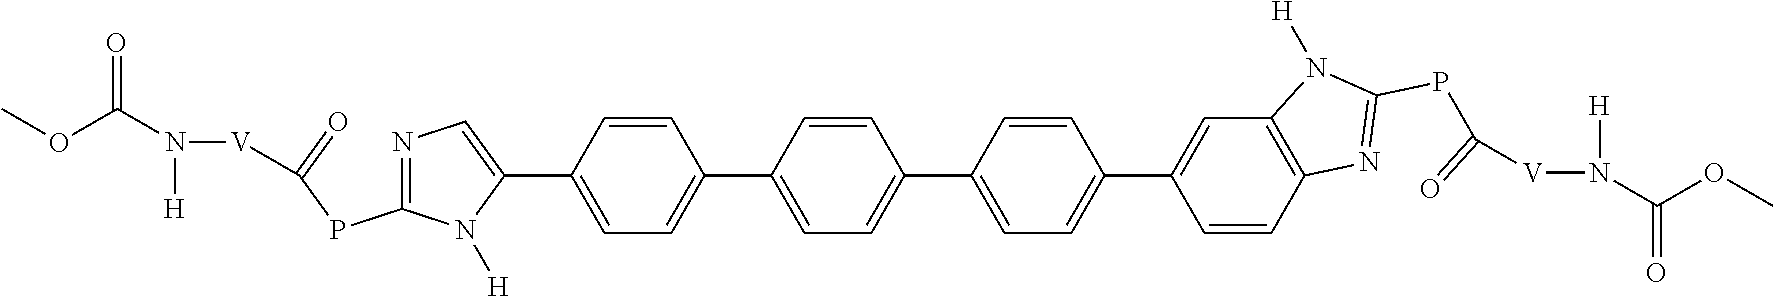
N1=C(PC(=O)[V]N(C(OC)=O)[H])N([H])C(C2=CC=C(C3=CC=C(C4=CC=C(C5=CC6=C(C=C5)N=C(PC(=O)[V]N(C(OC)=O)[H])N6[H])C=C4)C=C3)C=C2)=C1
